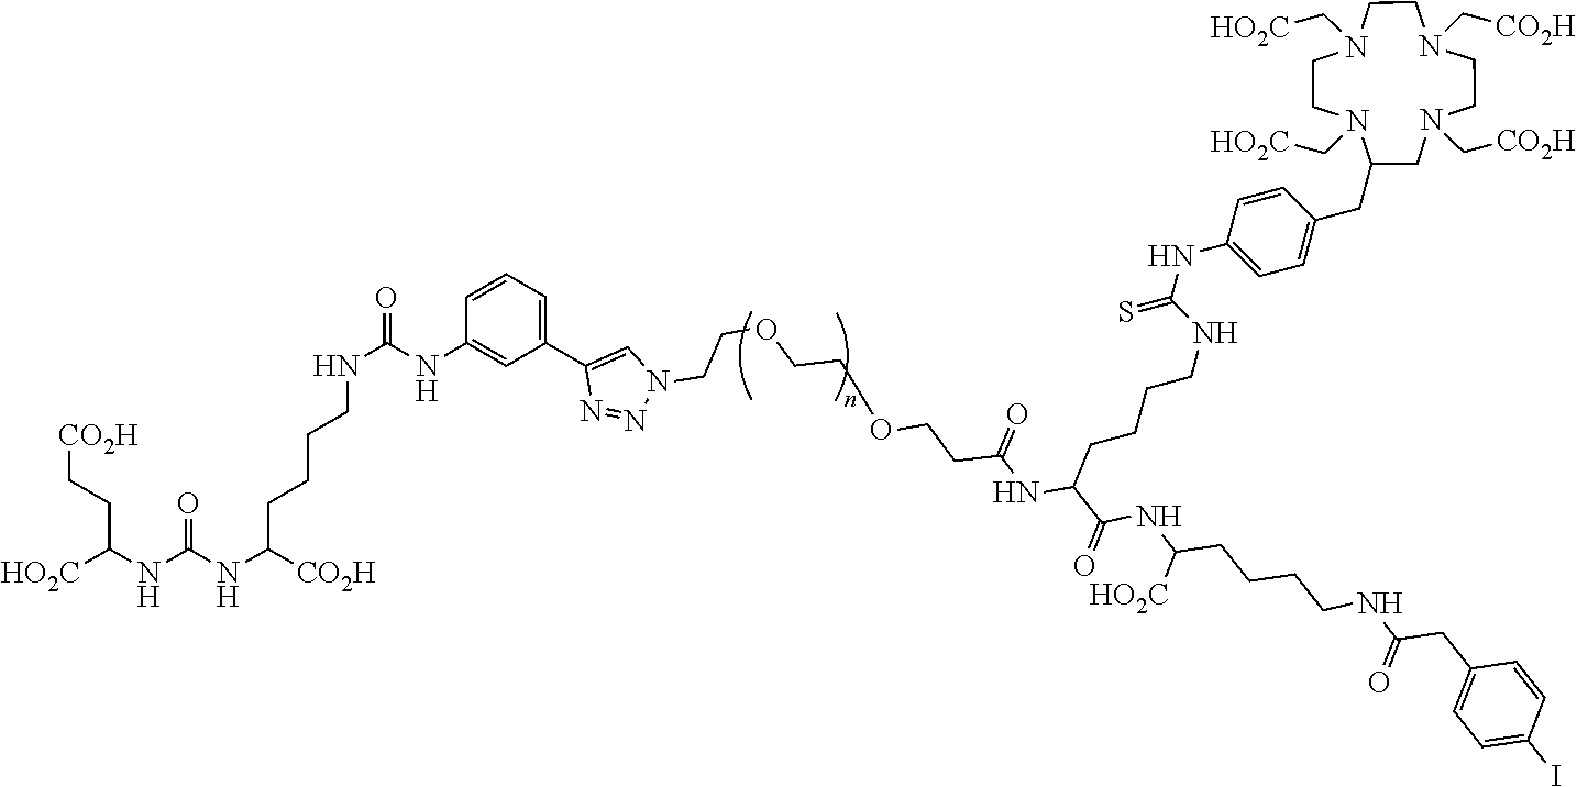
[HO2C]C(NC(NC([CO2H])CCCCNC(=O)NC1=CC(C2=CN(CCOCCOCCC(NC(C(=O)NC(CCCCNC(CC3=CC=C(I)C=C3)=O)[HO2C])CCCCNC(NC3=CC=C(CC4N(C[HO2C])CCN(C[HO2C])CCN(C[CO2H])CCN(C[CO2H])C4)C=C3)=S)=O)N=N2)=CC=C1)=O)CC[CO2H]
